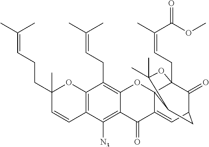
C12=C(C([N3])=C3C(=C1CC=C(C)C)OC14C(=CC5C(=O)C1(CC=C(C(=O)OC)C)OC(C)(C)C4C5)C3=O)C=CC(CCC=C(C)C)(C)O2
